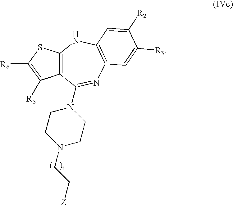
C12=C(SC([R6])=C1[R5])NC1=C(N=C2N2CCN(CC[Z])CC2)C=C([R3])C([R2])=C1
